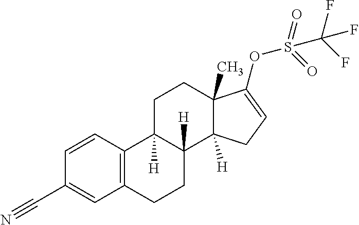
C12=C(C=CC(C#N)=C1)C1([H])C([H])(CC2)C2([H])C(C)(CC1)C(OS(=O)(=O)C(F)(F)F)=CC2
